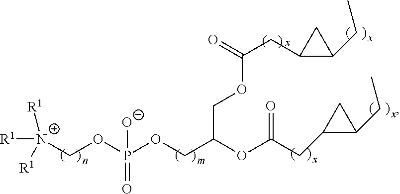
[R1][N+](COP(OCC(COC(=O)CC1C(CC)C1)OC(CC1C(CC)C1)=O)([O-])=O)([R1])[R1]
